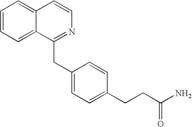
C1=CC=C2C(=C1)C=CN=C2CC1=CC=C(CCC(N)=O)C=C1
